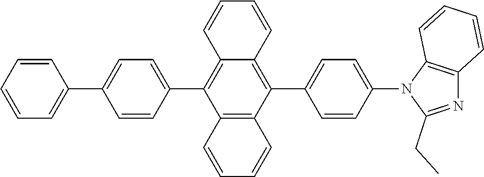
C1=CC(C2=CC=C(C3=C4C(=C(C5=CC=C(N6C(CC)=NC7=C6C=CC=C7)C=C5)C5=C3C=CC=C5)C=CC=C4)C=C2)=CC=C1
